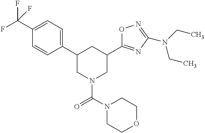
C1(C(F)(F)F)=CC=C(C2CN(C(N3CCOCC3)=O)CC(C3=NC(N(CC)CC)=NO3)C2)C=C1
